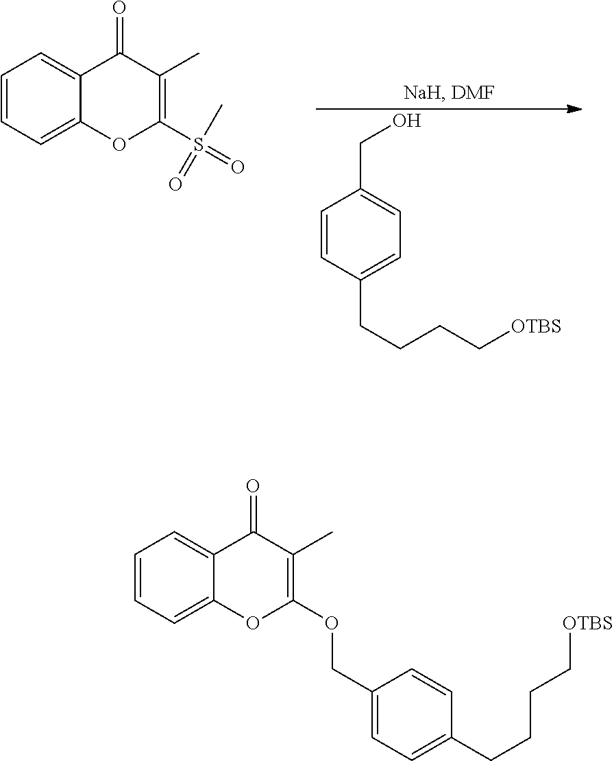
C1=CC=C2C(=C1)C(=O)C(C)=C(S(=O)(C)=O)O2.C1=CC(CCCC[OTBS])=CC=C1CO.C1=CC=C2C(=C1)C(=O)C(C)=C(OCC1=CC=C(CCCC[OTBS])C=C1)O2
